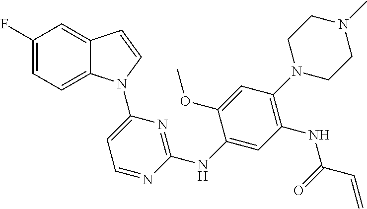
C1(NC2=NC(N3C4=CC=C(F)C=C4C=C3)=CC=N2)=CC(NC(C=C)=O)=C(N2CCN(C)CC2)C=C1OC
